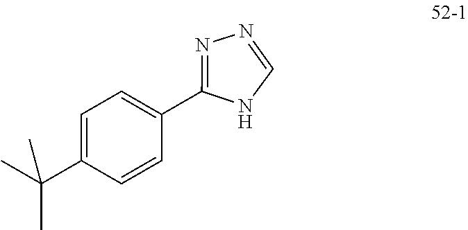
C1=C(C(C)(C)C)C=CC(C2=NN=CN2)=C1
